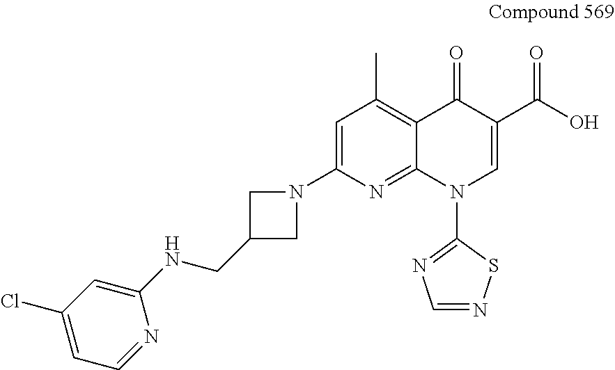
C1=C(N2CC(CNC3=CC(Cl)=CC=N3)C2)N=C2C(=C1C)C(=O)C(C(O)=O)=CN2C1=NC=NS1
